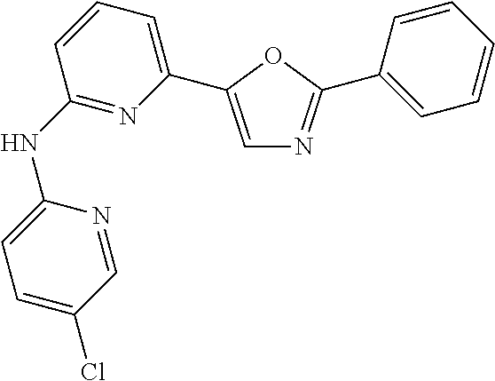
C1(Cl)=CC=C(NC2=NC(C3=CN=C(C4=CC=CC=C4)O3)=CC=C2)N=C1
